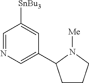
C1=NC=C(C2CCCN2[Me])C=C1[SnBu3]
